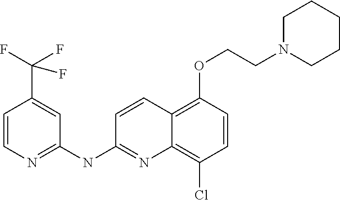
C1=CN=C(NC2=NC3=C(Cl)C=CC(OCCN4CCCCC4)=C3C=C2)C=C1C(F)(F)F
